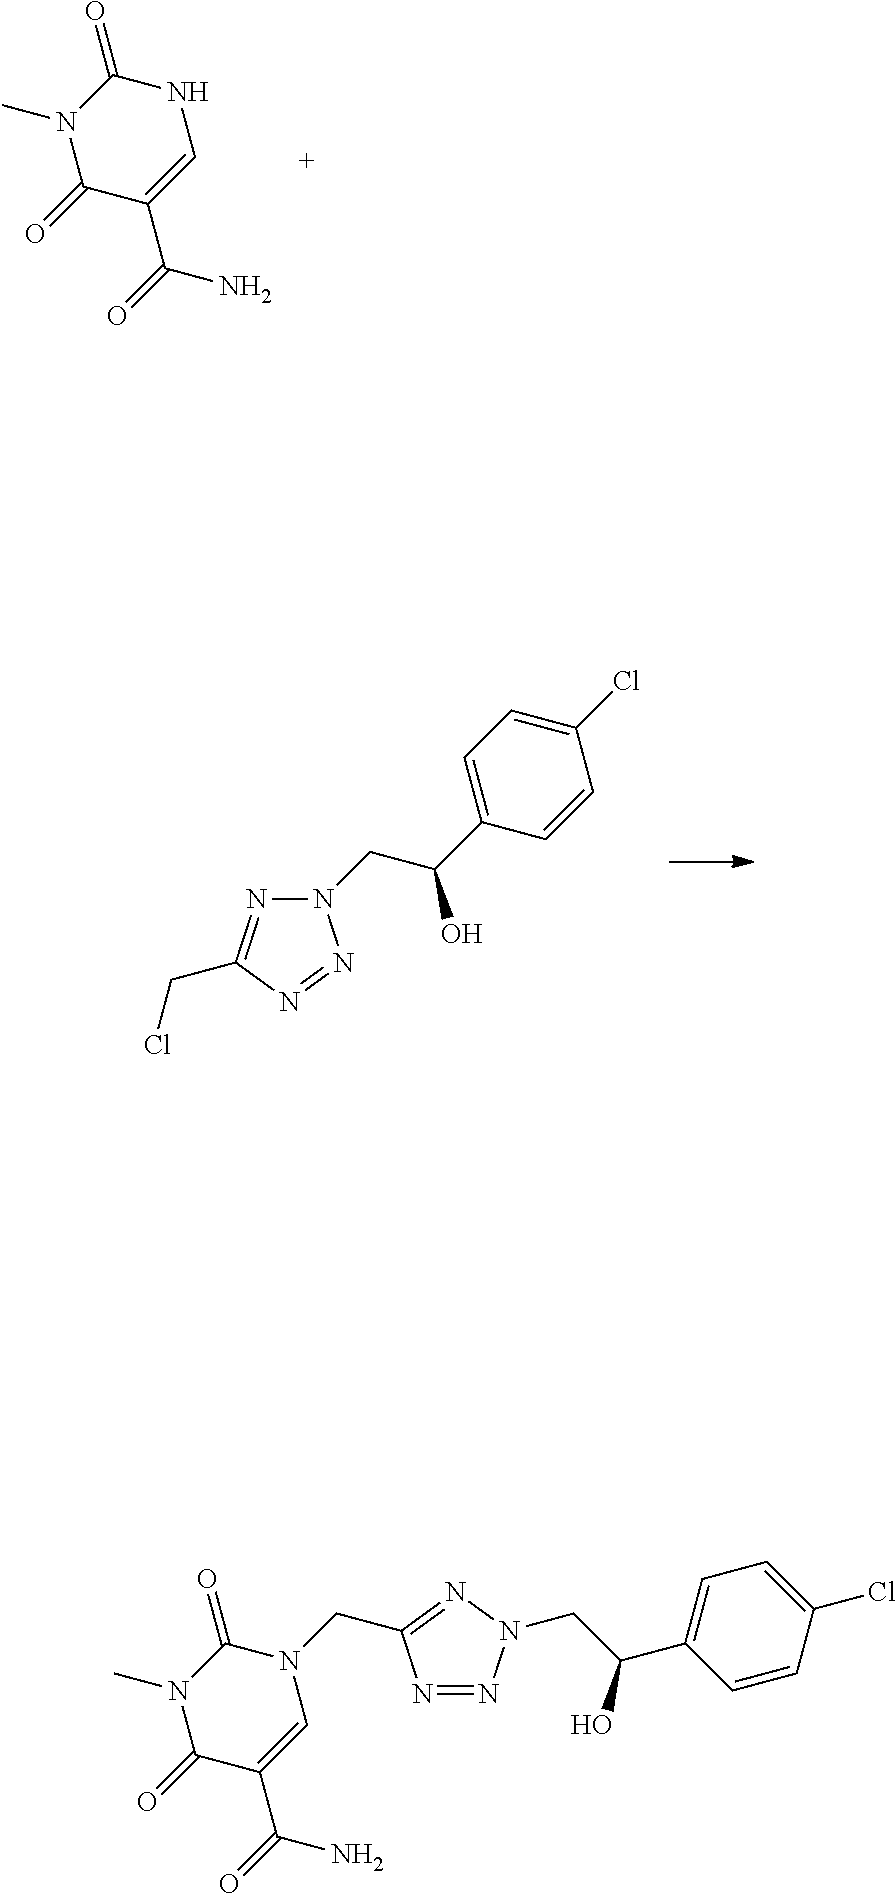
C1(Cl)=CC=C(C(CN2N=C(CCl)N=N2)O)C=C1.N1(C)C(=O)C(C(N)=O)=CNC1=O.C1=CC(Cl)=CC=C1C(CN1N=NC(CN2C=C(C(N)=O)C(=O)N(C)C2=O)=N1)O
